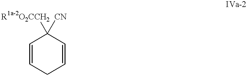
C1=CCC=CC1([R1a-2O2CCH2])[CN]
